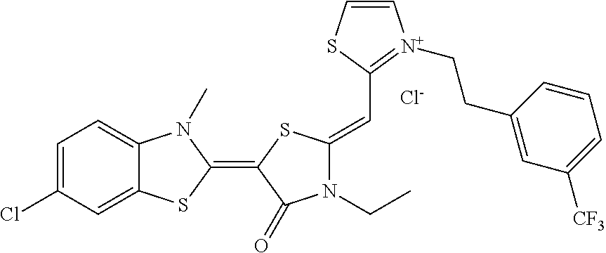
[Cl-].C1=C(Cl)C=C2C(=C1)N(C)C(=C1C(=O)N(CC)C(=CC3=[N+](CCC4=CC([CF3])=CC=C4)C=CS3)S1)S2
